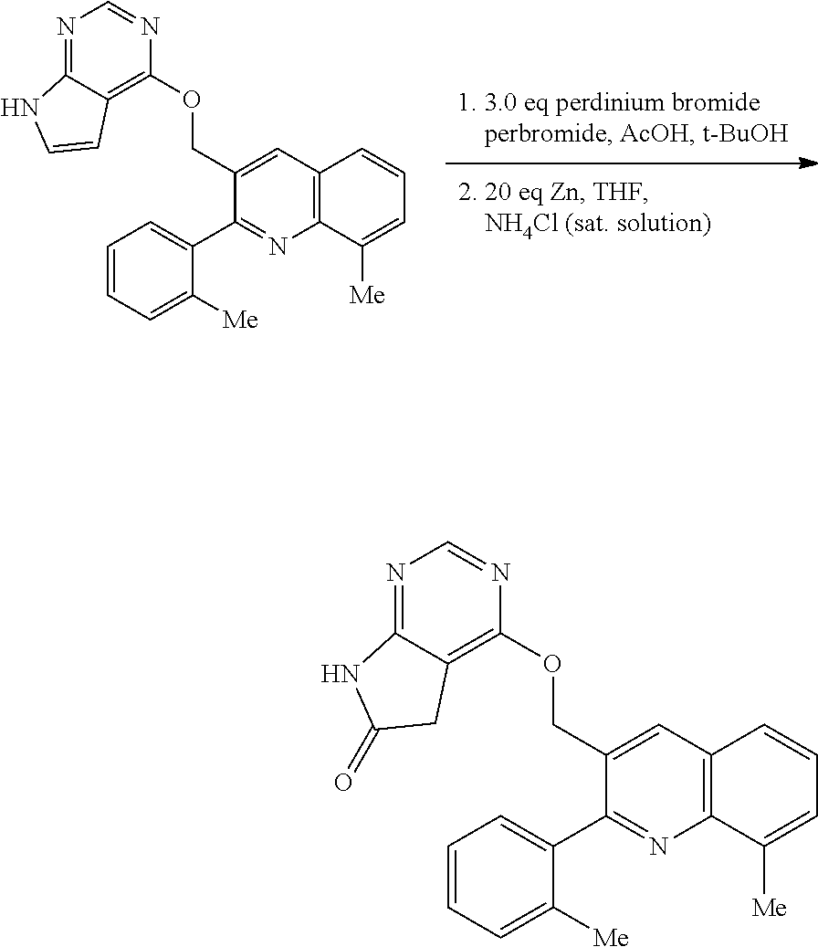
C12=C(N=C(C3=CC=CC=C3[Me])C(COC3=C4C(=NC=N3)NC=C4)=C1)C([Me])=CC=C2.C12=C(N=C(C3=CC=CC=C3[Me])C(COC3=C4C(=NC=N3)NC(=O)C4)=C1)C([Me])=CC=C2
